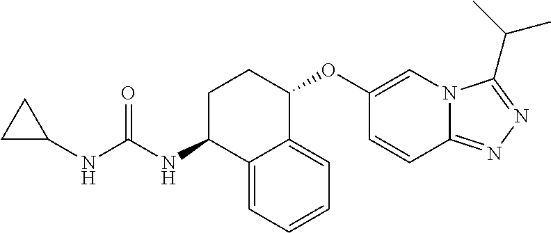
C1(OC2CCC(NC(NC3CC3)=O)C3=CC=CC=C23)=CN2C(=NN=C2C(C)C)C=C1
